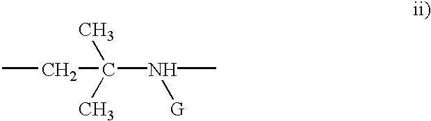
CCC(N([G])C)(C)C
